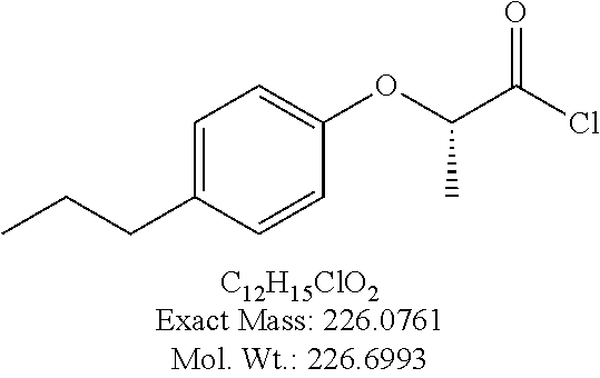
C1=C(CCC)C=CC(OC(C(Cl)=O)C)=C1
